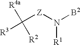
C([Z]N([B2])[R1])([R3])([R4a])[R2]
